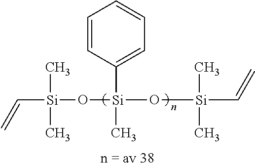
C1=CC([Si](C)(O[Si](C=C)(C)C)O[Si](C=C)(C)C)=CC=C1
